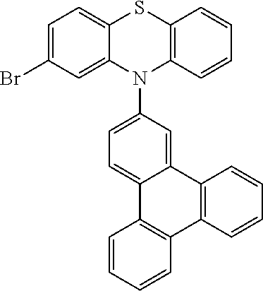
C1=C(Br)C=C2C(=C1)SC1=C(N2C2=CC=C3C(=C2)C2=C(C4=C3C=CC=C4)C=CC=C2)C=CC=C1
